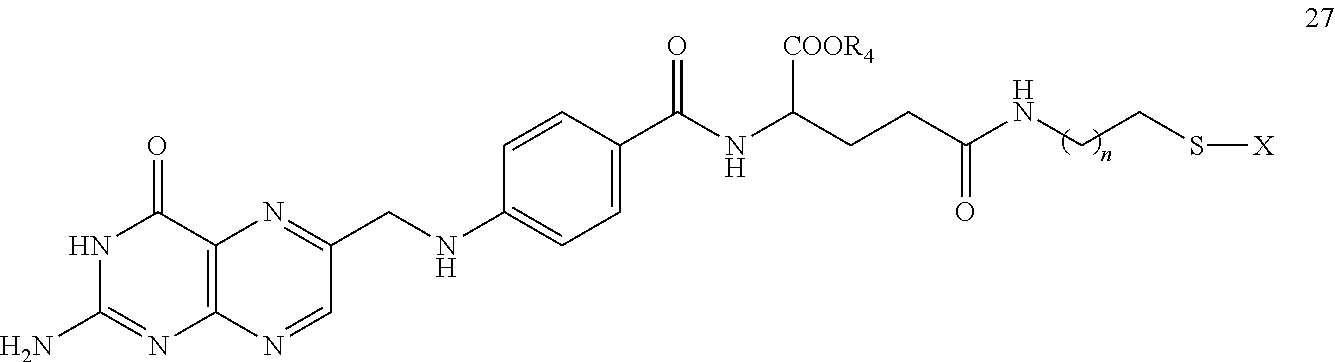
N(C(CCC(NC(C1=CC=C(NCC2=NC3=C(N=C(N)NC3=O)N=C2)C=C1)=O)[COOR4])=O)CCS[X]
